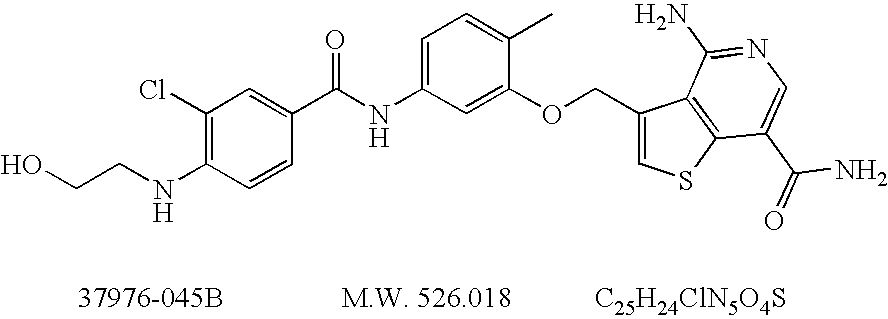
C1(Cl)=C(NCCO)C=CC(C(NC2=CC=C(C)C(OCC3=CSC4=C3C(N)=NC=C4C(=O)N)=C2)=O)=C1.[C25H24ClN5O4S]
